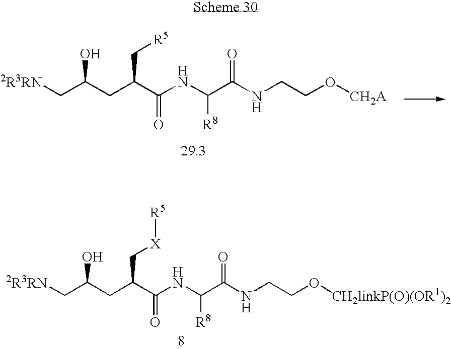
[2R3RN]CC(CC(C(NC(C(NCCO[CH2linkP(O)(OR1)2])=O)[R8])=O)C[X][R5])O.[2R3RN]CC(CC(C(NC(C(NCCO[CH2A])=O)[R8])=O)C[R5])O
